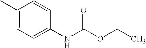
C1(C)=CC=C(NC(OCC)=O)C=C1
